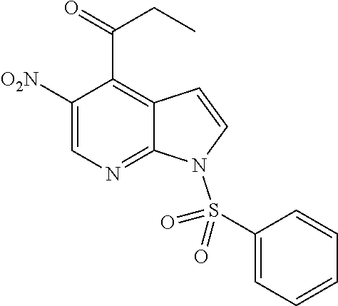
C1([O2N])=CN=C2C(=C1C(=O)CC)C=CN2S(C1=CC=CC=C1)(=O)=O
